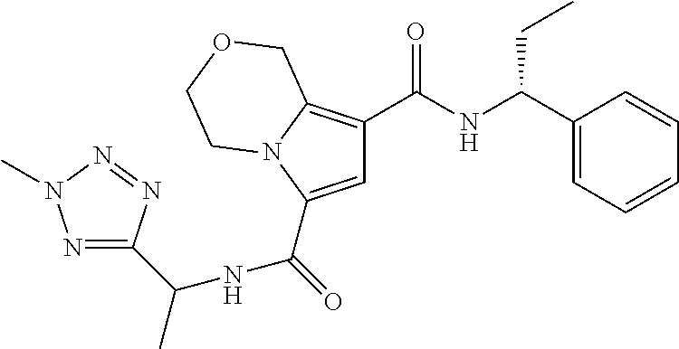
C1=C(C(=O)NC(C2=NN(C)N=N2)C)N2C(=C1C(NC(C1=CC=CC=C1)CC)=O)COCC2
